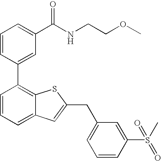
C1=CC(C2=C3C(=CC=C2)C=C(CC2=CC=CC(S(C)(=O)=O)=C2)S3)=CC(C(NCCOC)=O)=C1
